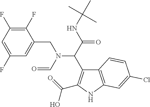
C(C(NC(C)(C)C)=O)(N(CC1=CC(F)=CC(F)=C1F)C=O)C1=C(C(=O)O)NC2=C1C=CC(Cl)=C2
